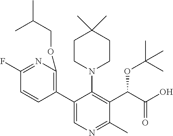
C1(F)=NC(OCC(C)C)=C(C2=CN=C(C)C(C(C(O)=O)OC(C)(C)C)=C2N2CCC(C)(C)CC2)C=C1
